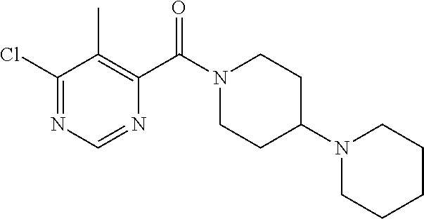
C1(Cl)=NC=NC(C(N2CCC(N3CCCCC3)CC2)=O)=C1C
